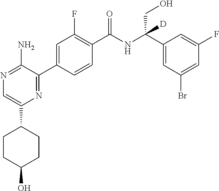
N1=C(N)C(C2=CC(F)=C(C(NC(C3=CC(Br)=CC(F)=C3)(CO)[D])=O)C=C2)=NC(C2CCC(O)CC2)=C1
